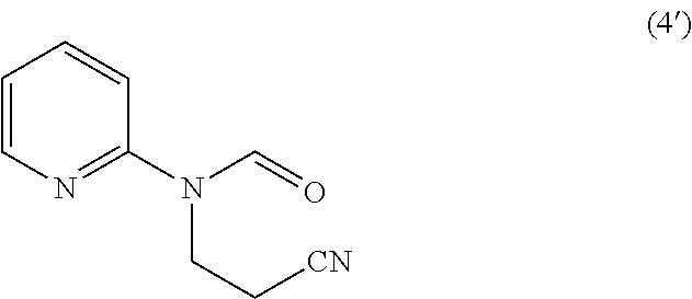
N1=C(N(C=O)CC[CN])C=CC=C1
